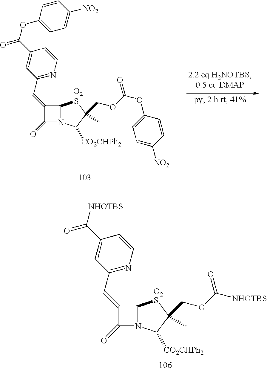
C1(=CC2=NC=CC(C(OC3=CC=C([NO2])C=C3)=O)=C2)C(=O)N2C1SC(COC(OC1=CC=C([NO2])C=C1)=O)(C)C2[CO2CHPh2].[O2].C1(=CC2=NC=CC(C([NHOTBS])=O)=C2)C(=O)N2C1[O2S]C(COC([NHOTBS])=O)(C)C2[CO2CHPh2]
